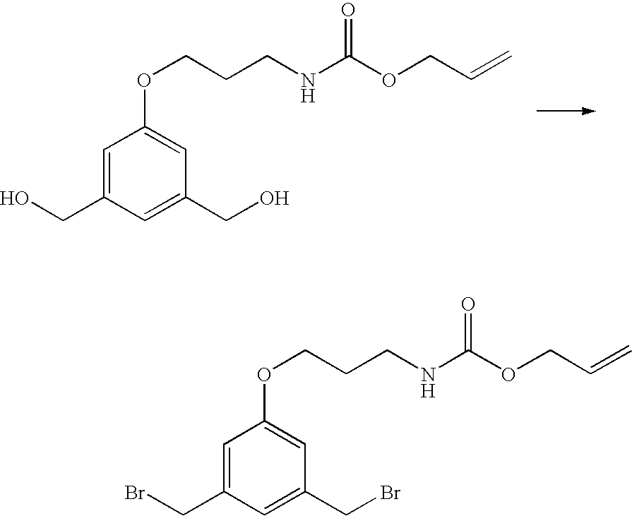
C1=C(CO)C=C(CO)C=C1OCCCNC(OCC=C)=O.C1=C(CBr)C=C(CBr)C=C1OCCCNC(OCC=C)=O
